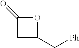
C1(C[Ph])OC(=O)C1
